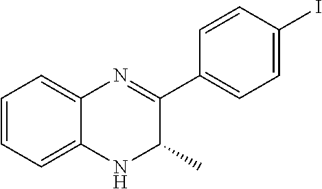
C12=CC=CC=C1N=C(C1=CC=C(I)C=C1)C(C)N2
